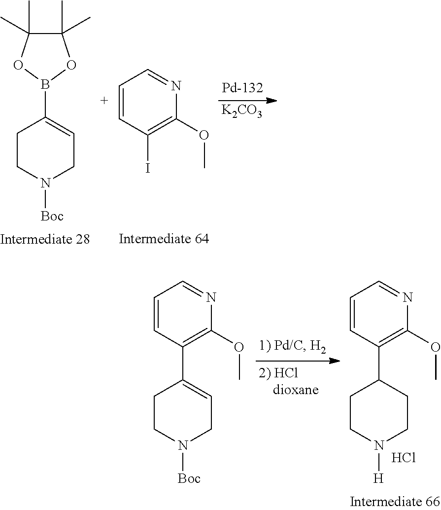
C1(C)(C)C(C)(C)OB(C2=CCN([Boc])CC2)O1.[K2CO3].C1=CC(I)=C(OC)N=C1.C1(C2=CCN([Boc])CC2)=C(OC)N=CC=C1.C1(C2CCN([H])CC2)=C(OC)N=CC=C1.Cl
